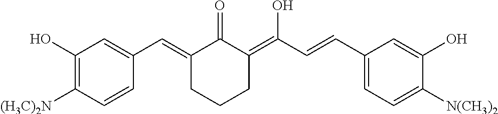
C1(O)=C([(H3C)2N])C=CC(C=C2C(=O)C(=C(O)C=CC3=CC=C([N(CH3)2])C(O)=C3)CCC2)=C1
